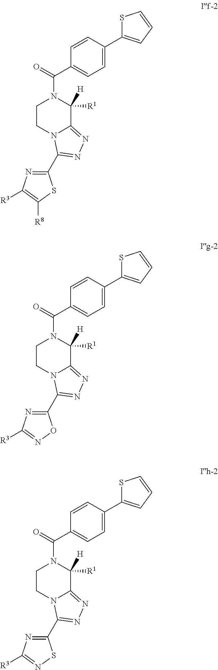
C1CN2C(=NN=C2C2=NC([R3])=C([R8])S2)C([H])([R1])N1C(=O)C1=CC=C(C2=CC=CS2)C=C1.C1CN2C(=NN=C2C2=NC([R3])=NO2)C([H])([R1])N1C(=O)C1=CC=C(C2=CC=CS2)C=C1.C1CN2C(=NN=C2C2=NC([R3])=NS2)C([H])([R1])N1C(=O)C1=CC=C(C2=CC=CS2)C=C1
